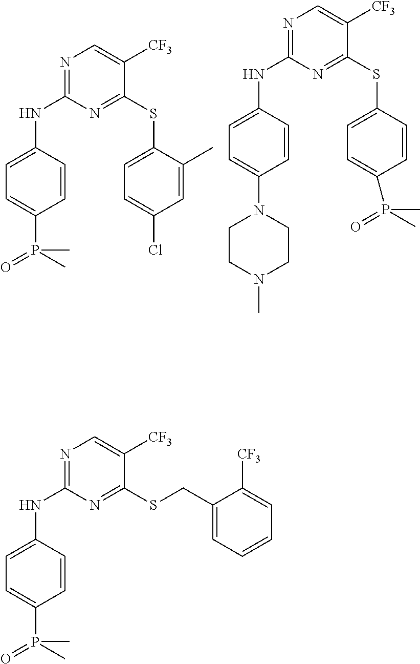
N1=C(NC2=CC=C(N3CCN(C)CC3)C=C2)N=C(SC2=CC=C(P(=O)(C)C)C=C2)C([CF3])=C1.N1=C(NC2=CC=C(P(=O)(C)C)C=C2)N=C(SC2=CC=C(Cl)C=C2C)C([CF3])=C1.N1=C(NC2=CC=C(P(=O)(C)C)C=C2)N=C(SCC2=CC=CC=C2[CF3])C([CF3])=C1
